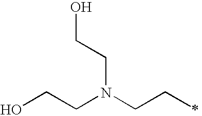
C(N(CCC)CCO)CO
